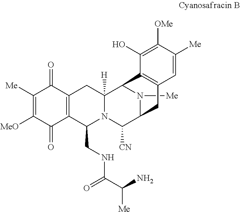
N1([Me])C2C([CN])N3C(CNC(C(N)[Me])=O)C4=C(C(=O)C([Me])=C([MeO])C4=O)CC3([H])C1C1=C(C2)C=C([Me])C([OMe])=C1O
